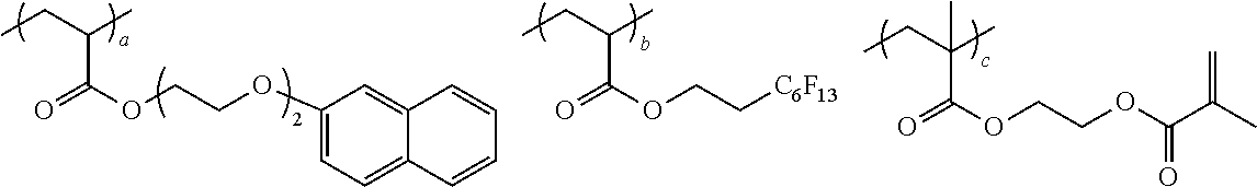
C(C(OCCOC1=CC=C2C(=C1)C=CC=C2)=O)(CC)C.C(C(OCC[C6F13])=O)(CC)C.C(OCCOC(=O)C(C)=C)(=O)C(CC)(C)C
